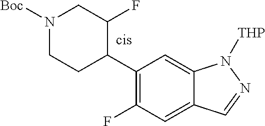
C1(C2C(F)CN([Boc])CC2)=C(F)C=C2C(=C1)N([THP])N=C2
